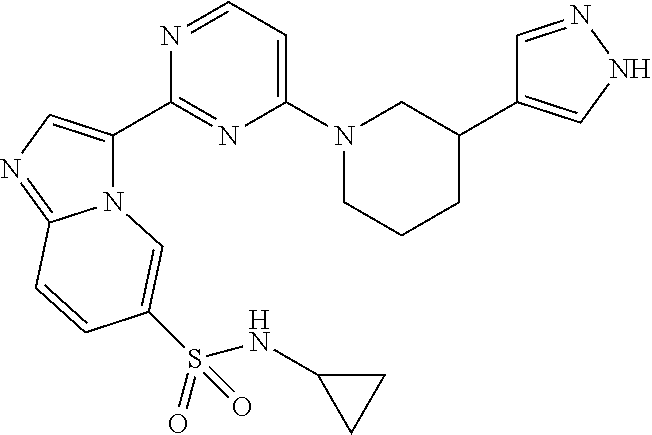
N12C(C3=NC(N4CCCC(C5=CNN=C5)C4)=CC=N3)=CN=C1C=CC(S(NC1CC1)(=O)=O)=C2
